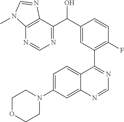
C1=C(N2CCOCC2)C=C2C(=C1)C(C1=C(F)C=CC(C(C3=NC=NC4=C3N=CN4C)O)=C1)=NC=N2
